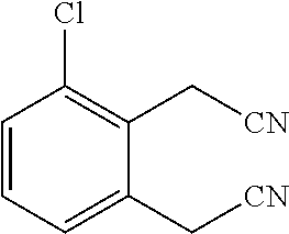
C1=CC=C(C[CN])C(C[CN])=C1Cl
